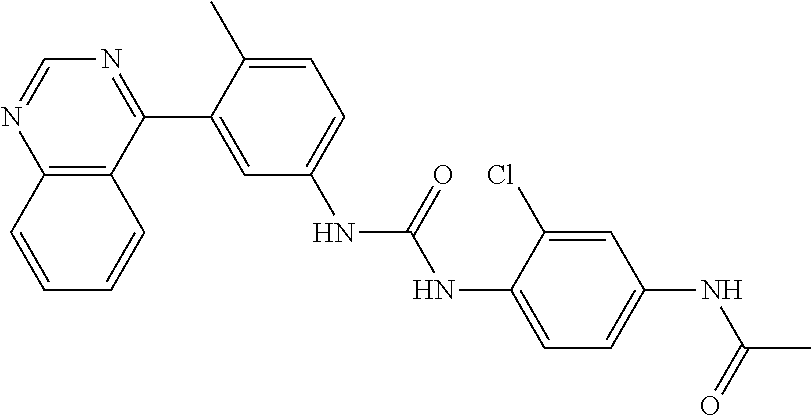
C12=C(C(C3=CC(NC(=O)NC4=CC=C(NC(C)=O)C=C4Cl)=CC=C3C)=NC=N1)C=CC=C2
